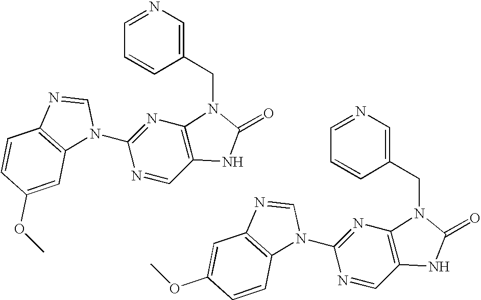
N1(C2=NC3=C(C=N2)NC(=O)N3CC2=CN=CC=C2)C=NC2=C1C=C(OC)C=C2.N1(C2=NC3=C(C=N2)NC(=O)N3CC2=CN=CC=C2)C=NC2=C1C=CC(OC)=C2
